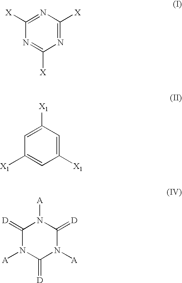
N1=C([X])N=C([X])N=C1[X].C1([X1])=CC([X1])=CC([X1])=C1.C1(=[D])N([A])C(=[D])N([A])C(=[D])N1[A]
